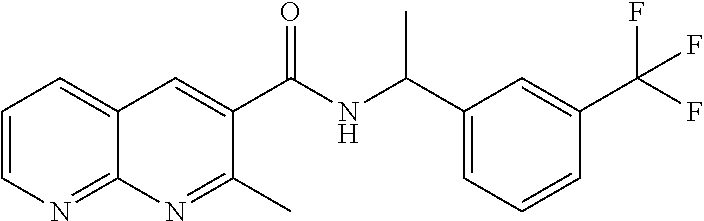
C1=CN=C2C(=C1)C=C(C(NC(C1=CC=CC(C(F)(F)F)=C1)C)=O)C(C)=N2
